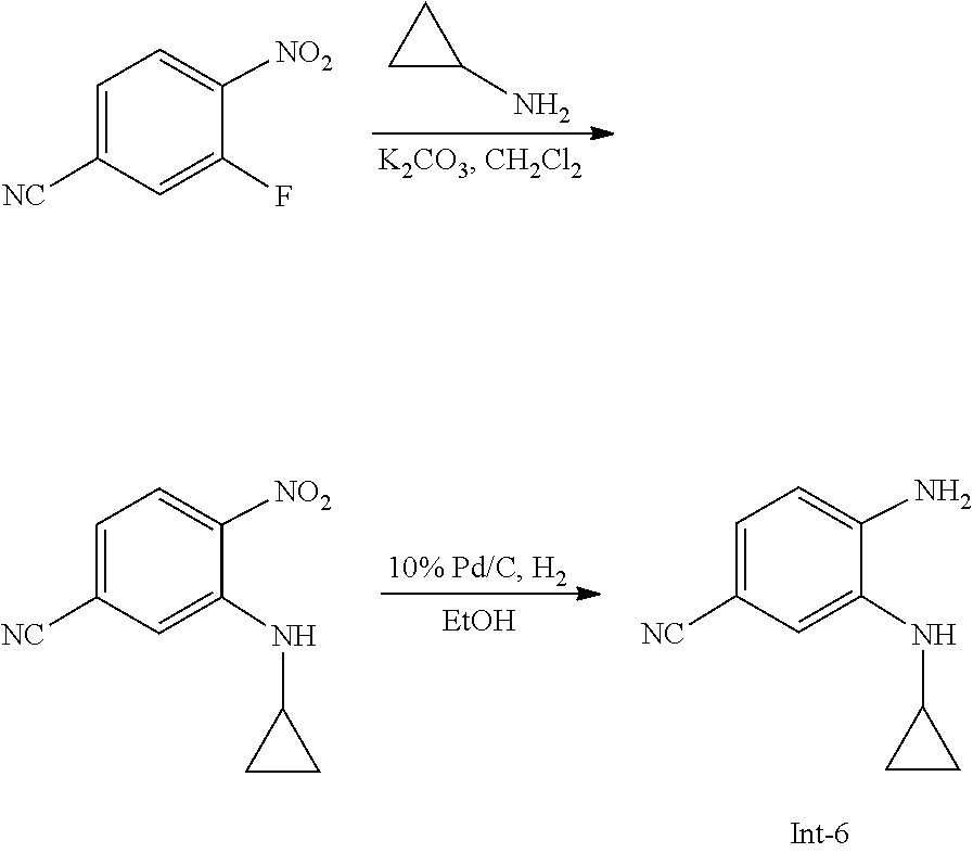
NC1CC1.C1=C([NC])C=C(F)C([NO2])=C1.C1([NC])=CC=C([NO2])C(NC2CC2)=C1.C1=C([NC])C=C(NC2CC2)C(N)=C1.[EtOH]
